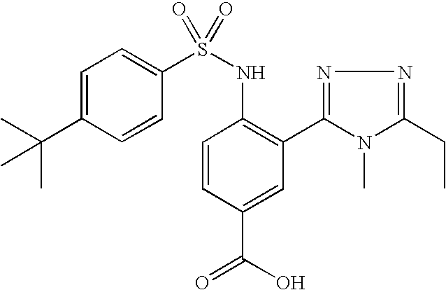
C1=C(C(C)(C)C)C=CC(S(NC2=C(C3=NN=C(CC)N3C)C=C(C(=O)O)C=C2)(=O)=O)=C1
